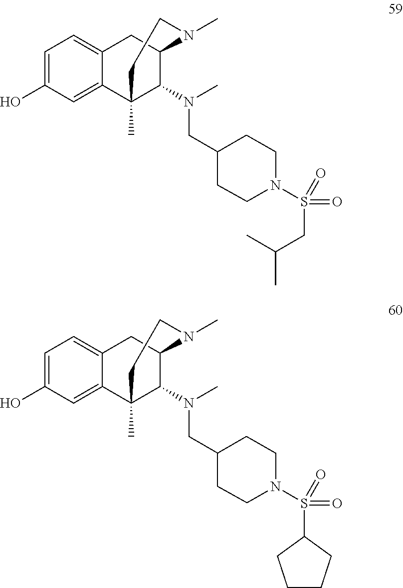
C1=C(O)C=C2C(=C1)CC1C(N(C)CC3CCN(S(CC(C)C)(=O)=O)CC3)C2(C)CCN1C.C1=C(O)C=C2C(=C1)CC1C(N(C)CC3CCN(S(C4CCCC4)(=O)=O)CC3)C2(C)CCN1C
